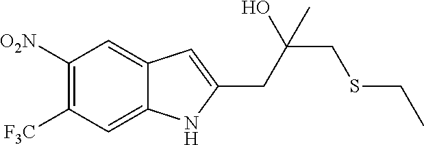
C1=C2C(=CC([O2N])=C1[F3C])C=C(CC(CSCC)(O)C)N2
